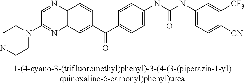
N1=C(N2CCNCC2)C=NC2=C1C=C(C(C1=CC=C(NC(NC3=CC=C([CN])C([CF3])=C3)=O)C=C1)=O)C=C2
